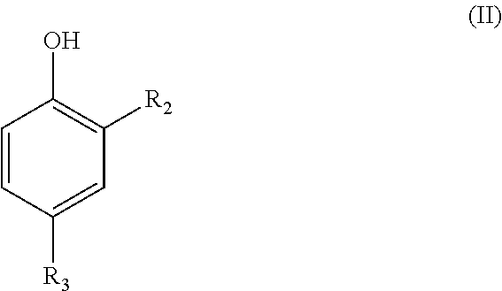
C1=CC([R3])=CC([R2])=C1O
